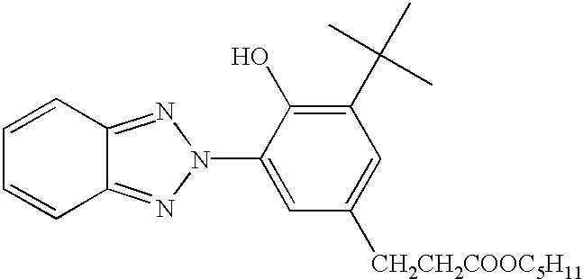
C12=NN(C3=CC([CH2CH2COOC5H11])=CC(C(C)(C)C)=C3O)N=C1C=CC=C2
